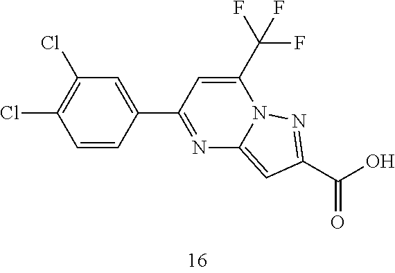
C1(C2=CC(Cl)=C(Cl)C=C2)=NC2=CC(C(=O)O)=NN2C(C(F)(F)F)=C1
